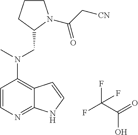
C12=C(N(C)CC3CCCN3C(C[CN])=O)C=CN=C1NC=C2.C(C(O)=O)(F)(F)F
